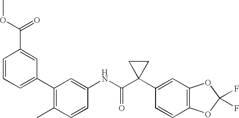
C1(C2=CC=CC(C(OC)=O)=C2)=C(C)C=CC(NC(C2(C3=CC4=C(C=C3)OC(F)(F)O4)CC2)=O)=C1
